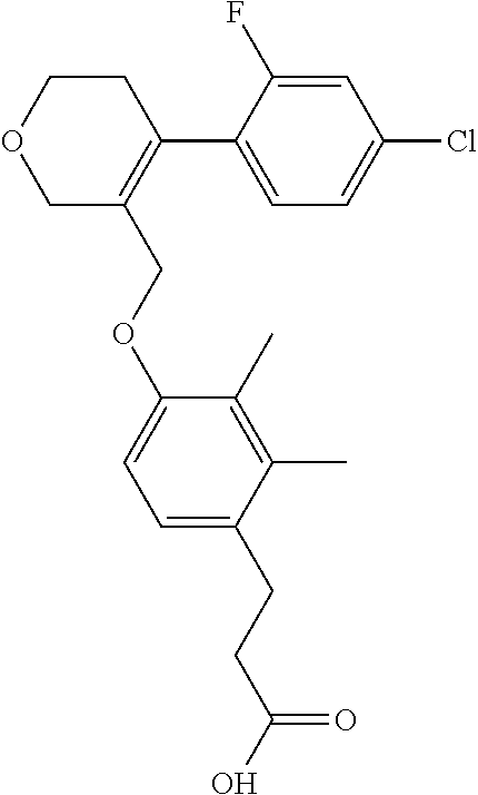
C1(F)=CC(Cl)=CC=C1C1=C(COC2=CC=C(CCC(=O)O)C(C)=C2C)COCC1
